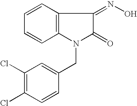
C1=CC2=C(C=C1)N(CC1=CC(Cl)=C(Cl)C=C1)C(=O)C2=NO
